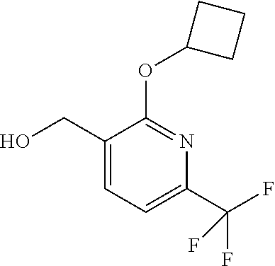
C1(C(F)(F)F)=CC=C(CO)C(OC2CCC2)=N1
